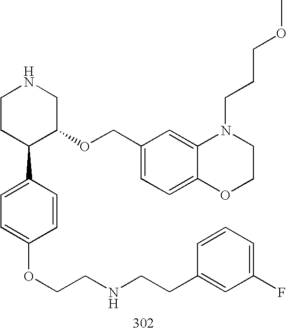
C1CC(C2=CC=C(OCCNCCC3=CC(F)=CC=C3)C=C2)C(OCC2=CC=C3C(=C2)N(CCCOC)CCO3)CN1
